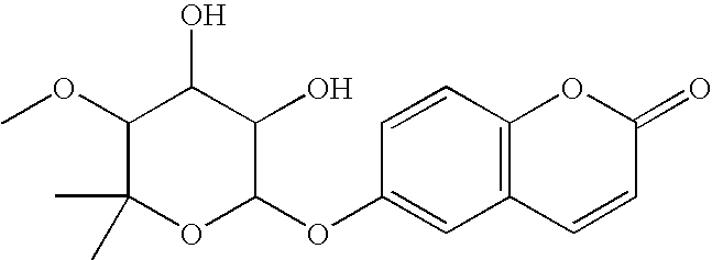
C1=CC(OC2C(O)C(O)C(OC)C(C)(C)O2)=CC2=C1OC(=O)C=C2
